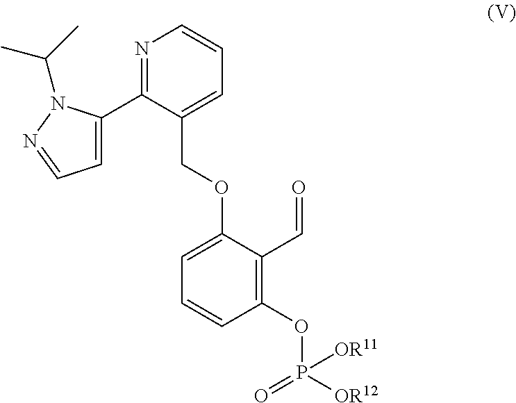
N1=C(C2=CC=NN2C(C)C)C(COC2=CC=CC(OP([OR12])(=O)[OR11])=C2C=O)=CC=C1
